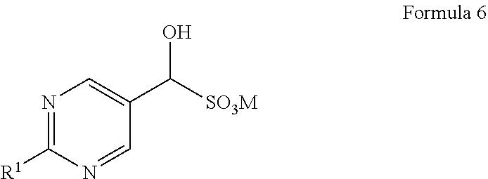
C1(C(O)[SO3M])=CN=C([R1])N=C1
